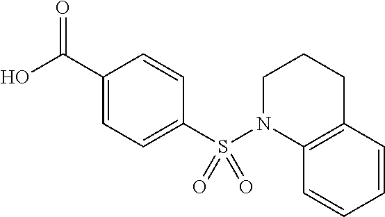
C1(C(O)=O)=CC=C(S(N2C3=C(CCC2)C=CC=C3)(=O)=O)C=C1
